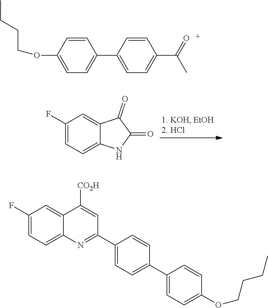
C1(C2=NC3=CC=C(F)C=C3C([CO2H])=C2)=CC=C(C2=CC=C(OCCCC)C=C2)C=C1.C1(F)=CC=C2C(=C1)C(=O)C(=O)N2.C1=CC(C2=CC=C(OCCCC)C=C2)=CC=C1C(=O)C
